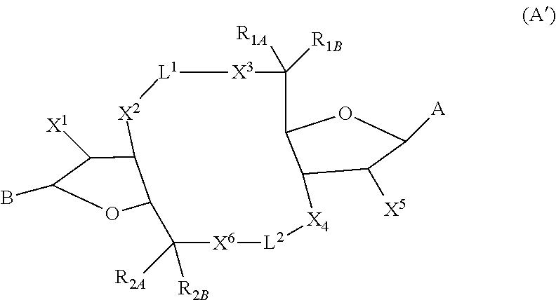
C12OC([A])C([X5])C1[X4][L2][X6]C([R2B])([R2A])C1C(C([X1])C(B)O1)[X2][L1][X3]C2([R1A])[R1B]
